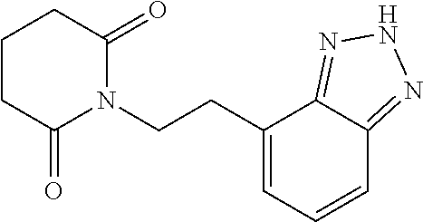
C1CC(=O)N(CCC2=CC=CC3=NNN=C23)C(=O)C1
